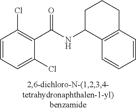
C1(C(NC2C3=C(CCC2)C=CC=C3)=O)=C(Cl)C=CC=C1Cl
